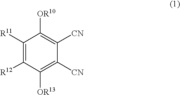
C1([OR13])=C([CN])C([CN])=C([OR10])C([R11])=C1[R12]
